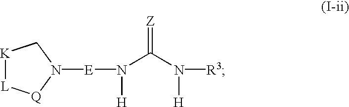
[K]1[L][Q]N([E]N([H])C(N([H])[R3])=[Z])C1
